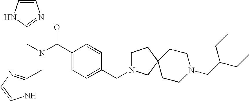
C(C1=NC=CN1)N(CC1=NC=CN1)C(C1=CC=C(CN2CCC3(C2)CCN(CC(CC)CC)CC3)C=C1)=O
